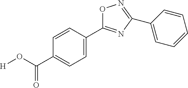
O1C(C2=CC=C(C(=O)O[H])C=C2)=NC(C2=CC=CC=C2)=N1
